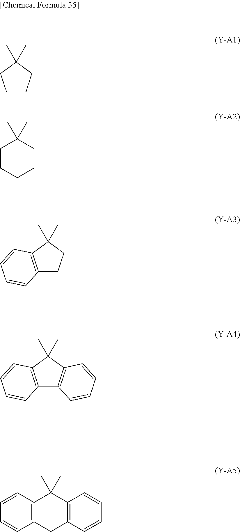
C1CCC(C)(C)C1.C1CCCCC1(C)C.C12=C(C(C)(C)CC1)C=CC=C2.C12=C(C(C)(C)C3=C1C=CC=C3)C=CC=C2.C12=C(CC3=C(C1(C)C)C=CC=C3)C=CC=C2
